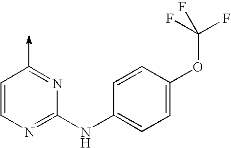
C1=CN=C(NC2=CC=C(OC(F)(F)F)C=C2)N=C1->C
